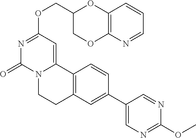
C(OC1=NC(=O)N2C(=C1)C1=C(CC2)C=C(C2=CN=C(OC)N=C2)C=C1)C1COC2=C(O1)C=CC=N2
